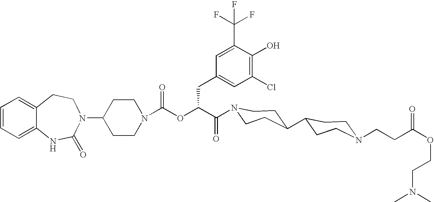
C12=CC=CC=C1NC(=O)N(C1CCN(C(OC(C(=O)N3CCC(C4CCN(CCC(OCCN(C)C)=O)CC4)CC3)CC3=CC(Cl)=C(O)C(C(F)(F)F)=C3)=O)CC1)CC2
